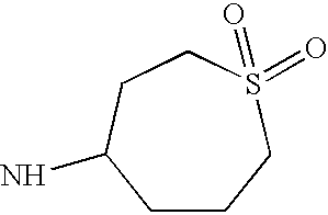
C1CCS(=O)(=O)CCC1N
